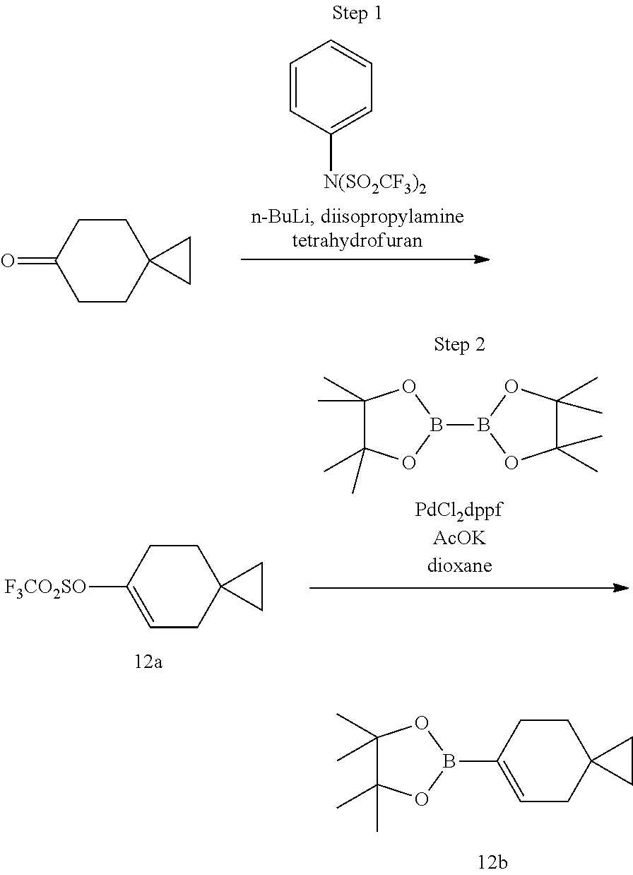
C1CC(=O)CCC12CC2.C1=CC([N(SO2CF3)2])=CC=C1.C1CC([F3CO2SO])=CCC12CC2.C1(C)(C)C(C)(C)OB(B2OC(C)(C)C(C)(C)O2)O1.C1CC(B2OC(C)(C)C(C)(C)O2)=CCC12CC2
